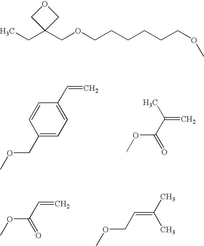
C1=CC(COC)=CC=C1C=C.CC(C(=O)OC)=C.C(C(=O)OC)=C.C(COC)=C(C)C.CCC1(COCCCCCCOC)COC1
